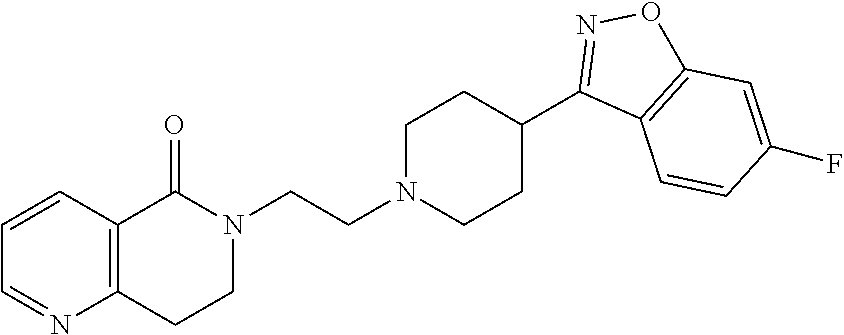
N1(CCN2CCC(C3=NOC4=C3C=CC(F)=C4)CC2)C(=O)C2=C(CC1)N=CC=C2
